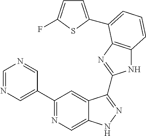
C1=NC=C(C2=NC=C3C(=C2)C(C2=NC4=C(N2)C=CC=C4C2=CC=C(F)S2)=NN3)C=N1
